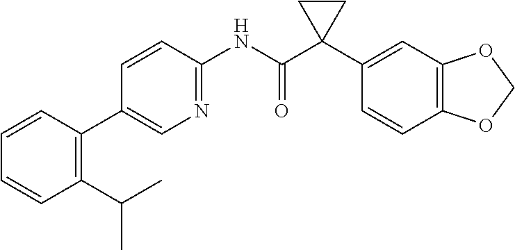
C1=CC(C2=CN=C(NC(C3(C4=CC5=C(C=C4)OCO5)CC3)=O)C=C2)=C(C(C)C)C=C1
